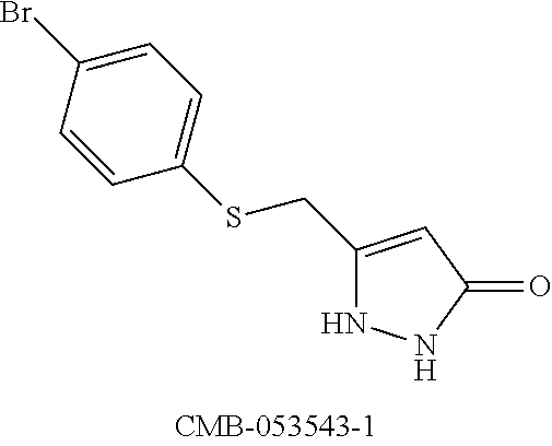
C1(CSC2=CC=C(Br)C=C2)=CC(=O)NN1
